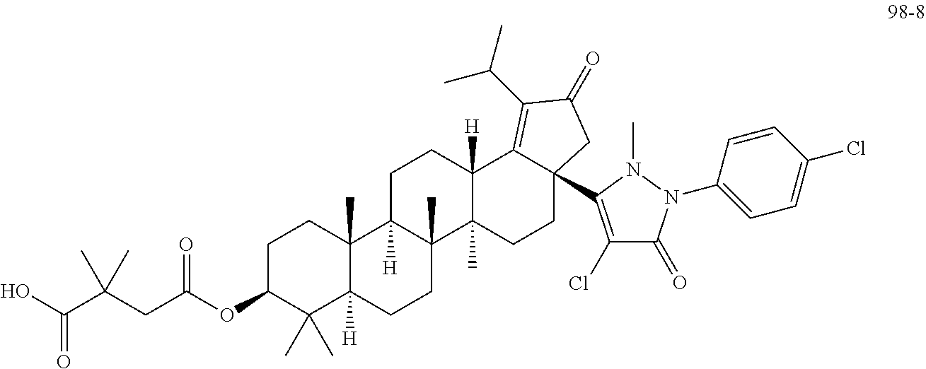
C1C(OC(CC(C(O)=O)(C)C)=O)C(C)(C)C2([H])C(C)(C1)C1([H])C(C)(CC2)C2(C)C([H])(CC1)C1=C(C(C)C)C(=O)CC1(C1=C(Cl)C(=O)N(C3=CC=C(Cl)C=C3)N1C)CC2
